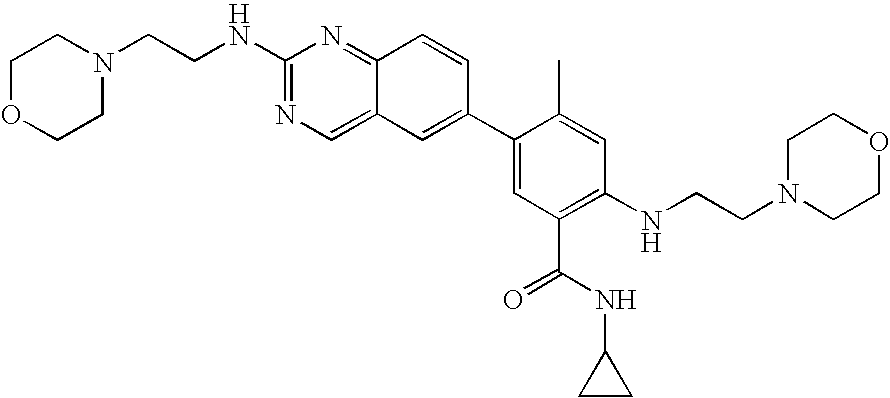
C12=NC(NCCN3CCOCC3)=NC=C1C=C(C1=CC(C(=O)NC3CC3)=C(NCCN3CCOCC3)C=C1C)C=C2
